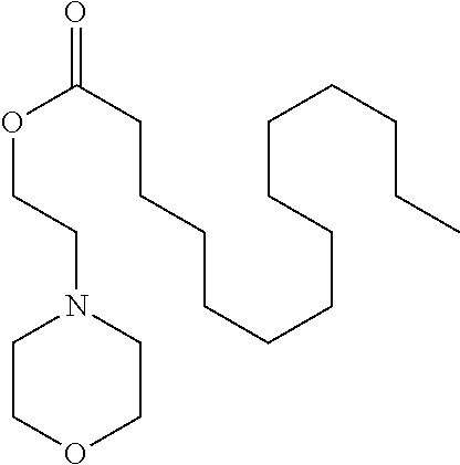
C1COCCN1CCOC(CCCCCCCCCCCCC)=O
